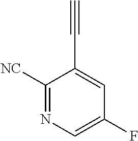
C1([NC])=NC=C(F)C=C1C#C
